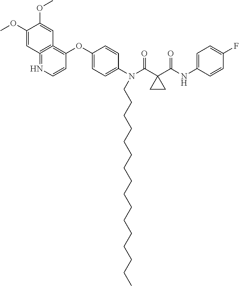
C1(OC)=CC2=C(=C(OC3=CC=C(N(C(=O)C4(C(=O)NC5=CC=C(F)C=C5)CC4)CCCCCCCCCCCCCCCC)C=C3)C=CN=2)C=C1OC
